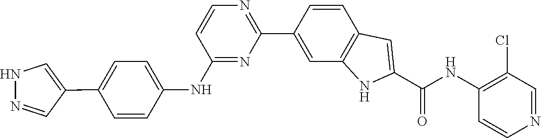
N(C1=C(Cl)C=NC=C1)C(C1=CC2=C(C=C(C3=NC=CC(NC4=CC=C(C5=CNN=C5)C=C4)=N3)C=C2)N1)=O
